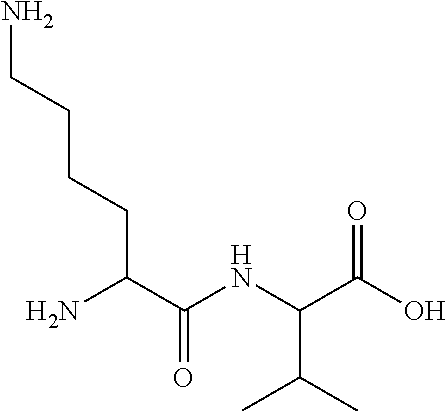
CC(C(NC(C(N)CCCCN)=O)C(O)=O)C
